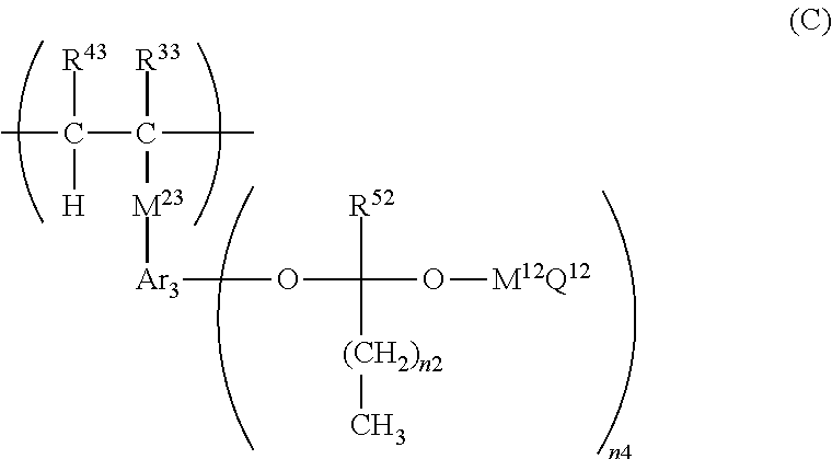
CC(C(C)([R33])[M23][Ar3]OC(O[M12Q12])([R52])[(CH2)n2]C)([R43])[H]
